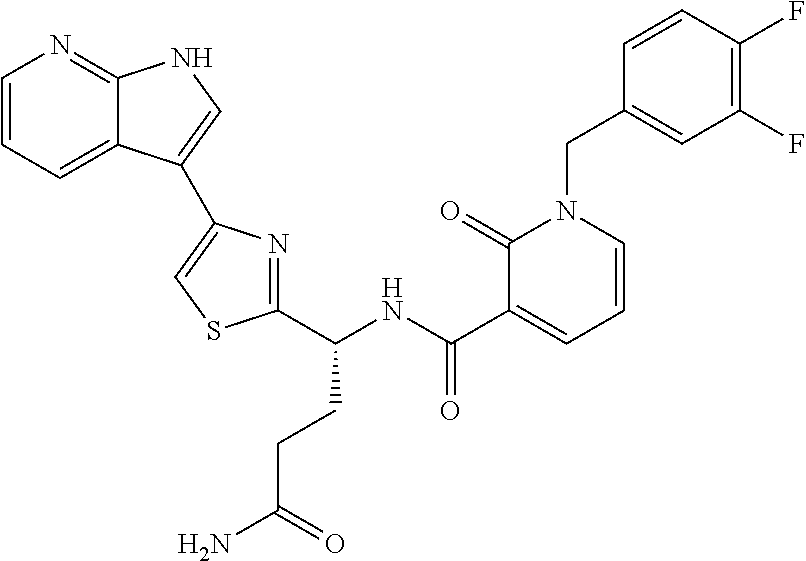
C1=CC=C2C(=N1)NC=C2C1=CSC(C(NC(C2=CC=CN(CC3=CC(F)=C(F)C=C3)C2=O)=O)CCC(N)=O)=N1
